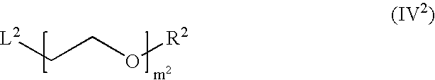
[L2]CCO[R2]
